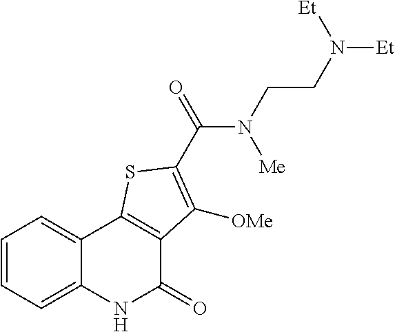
C1=CC=C2C(=C1)C1=C(C(=O)N2)C([OMe])=C(C(=O)N(CCN([Et])[Et])[Me])S1
